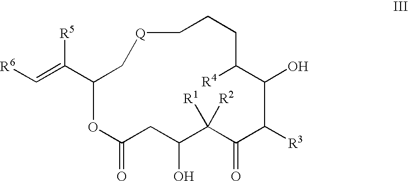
C1(C(=C[R6])[R5])OC(=O)CC(O)C([R1])([R2])C(=O)C([R3])C(O)C([R4])CCC[Q]C1
